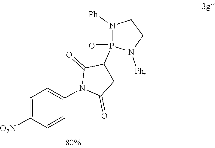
C1=C([O2N])C=CC(N2C(=O)CC(P3(=O)N([Ph])CCN3[Ph])C2=O)=C1
